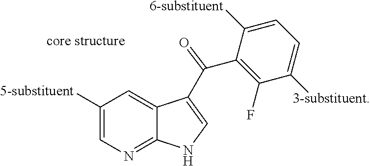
C1([5-substituent])=CN=C2C(=C1)C(C(C1=C(F)C([3-substituent])=CC=C1[6-substituent])=O)=CN2
